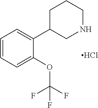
C1=CC=C(OC(F)(F)F)C(C2CNCCC2)=C1.Cl
